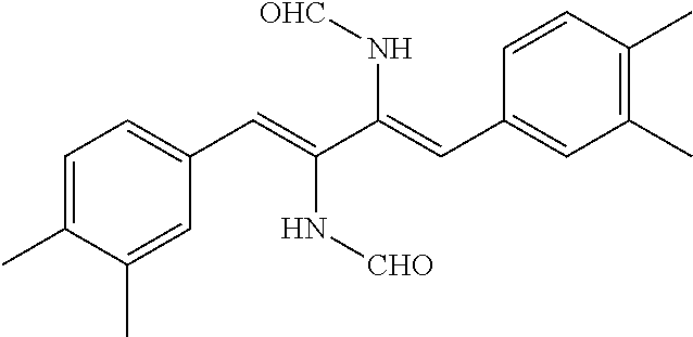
C1=C(C)C(C)=CC(C=C(C(=CC2=CC(C)=C(C)C=C2)N[OHC])N[CHO])=C1
